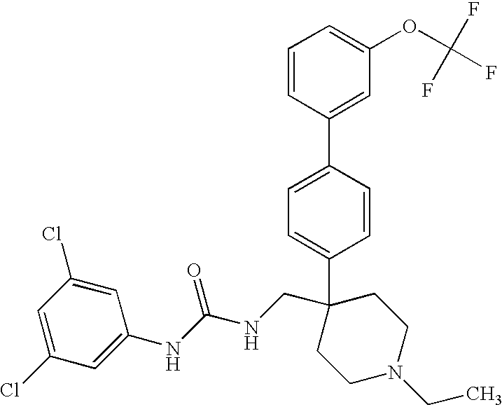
C1=CC(C2=CC(OC(F)(F)F)=CC=C2)=CC=C1C1(CNC(NC2=CC(Cl)=CC(Cl)=C2)=O)CCN(CC)CC1
